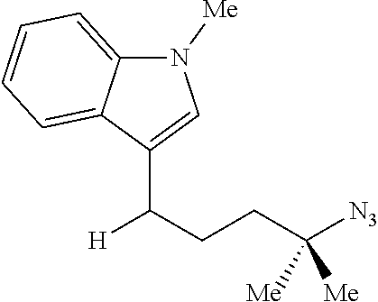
[H]C(CCC([N3])([Me])[Me])C1=CN([Me])C2=CC=CC=C12
